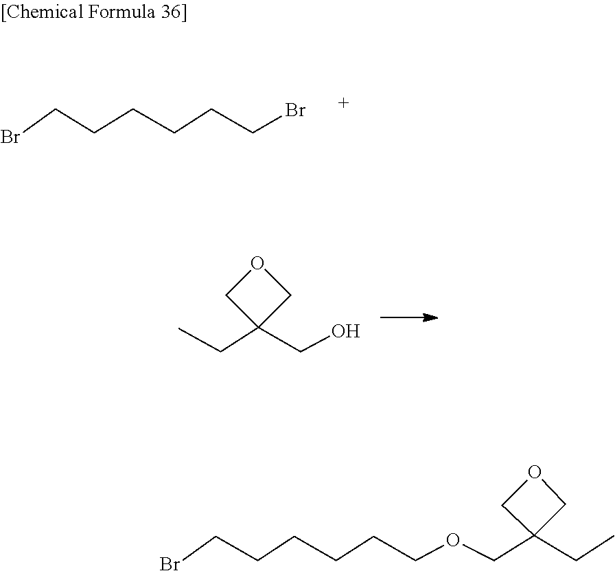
C(CCBr)CCCBr.C(C1(CO)COC1)C.C(CCOCC1(CC)COC1)CCCBr
